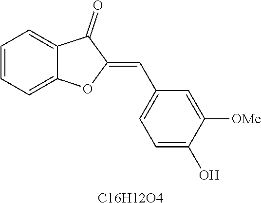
C1=CC=C2C(=C1)C(=O)C(=CC1=CC=C(O)C([OMe])=C1)O2.[C16H12O4]
